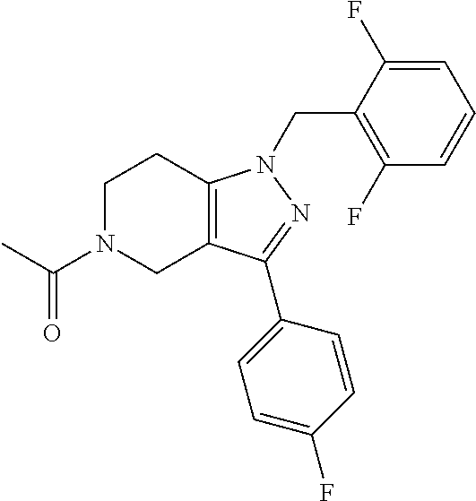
C1N(C(C)=O)CC2=C(C1)N(CC1=C(F)C=CC=C1F)N=C2C1=CC=C(F)C=C1
